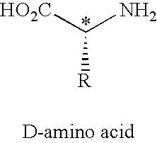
[HO2C]C([R])N
